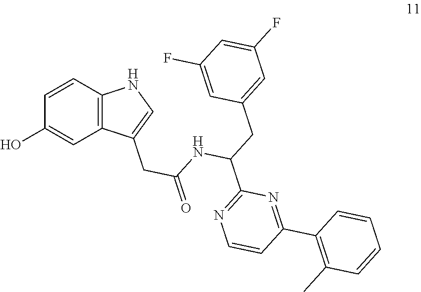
C1=CC2=C(C=C1O)C(CC(=O)NC(CC1=CC(F)=CC(F)=C1)C1=NC=CC(C3=C(C)C=CC=C3)=N1)=CN2
